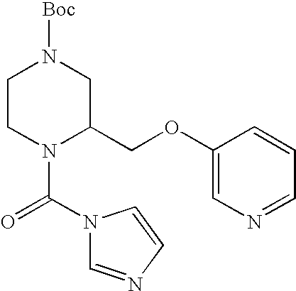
C1CN(C(=O)N2C=NC=C2)C(COC2=CN=CC=C2)CN1[Boc]
